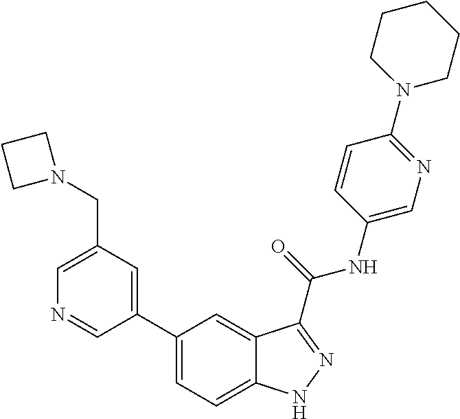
C1(CN2CCC2)=CN=CC(C2=CC=C3C(=C2)C(C(NC2=CN=C(N4CCCCC4)C=C2)=O)=NN3)=C1
